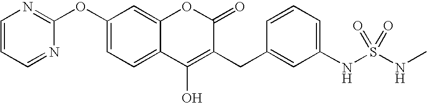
C1(OC2=NC=CC=N2)=CC=C2C(=C1)OC(=O)C(CC1=CC(NS(NC)(=O)=O)=CC=C1)=C2O
